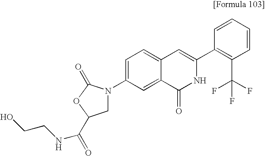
C1=CC=CC(C2=CC3=CC=C(N4CC(C(=O)NCCO)OC4=O)C=C3C(=O)N2)=C1C(F)(F)F
